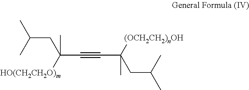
C(CC(C#CC(C)(CC(C)C)[(OCH2CH2)nOH])([HO(CH2CH2O)m])C)(C)C
